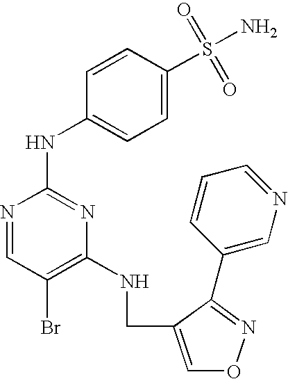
N1=CC(Br)=C(NCC2=CON=C2C2=CN=CC=C2)N=C1NC1=CC=C(S(=O)(=O)N)C=C1
